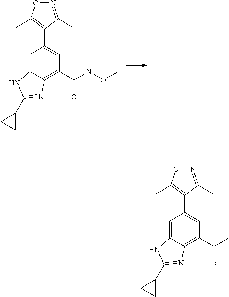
C1=C2C(=C(C(N(C)OC)=O)C=C1C1=C(C)ON=C1C)N=C(C1CC1)N2.C1=C2C(=C(C(C)=O)C=C1C1=C(C)ON=C1C)N=C(C1CC1)N2
